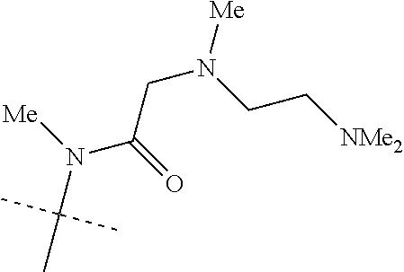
CC(N(C(CN([Me])CC[NMe2])=O)[Me])(C)C
